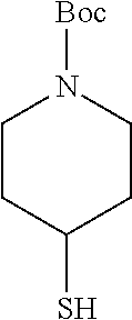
C1CC(S)CCN1[Boc]
